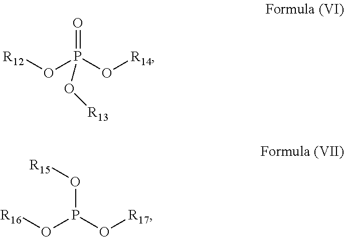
O=P(O[R14])(O[R12])O[R13].O(P(O[R17])O[R16])[R15]
